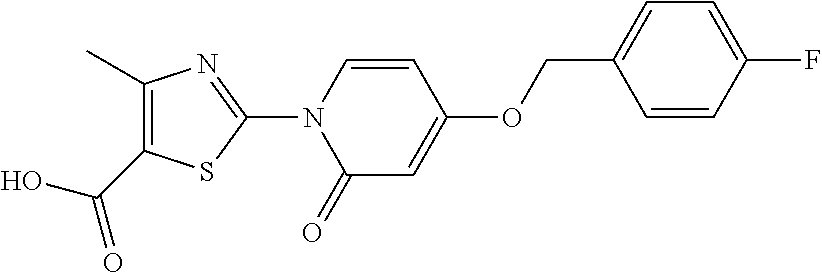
OC(C1=C(C)N=C(N2C(=O)C=C(OCC3=CC=C(F)C=C3)C=C2)S1)=O
